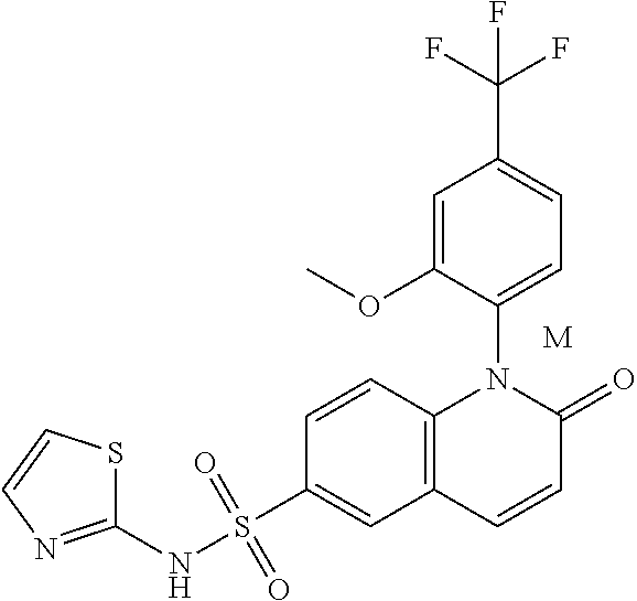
C1=C(OC)C(N2C3=C(C=C(S(NC4=NC=CS4)(=O)=O)C=C3)C=CC2=O)=CC=C1C(F)(F)F.[M]
